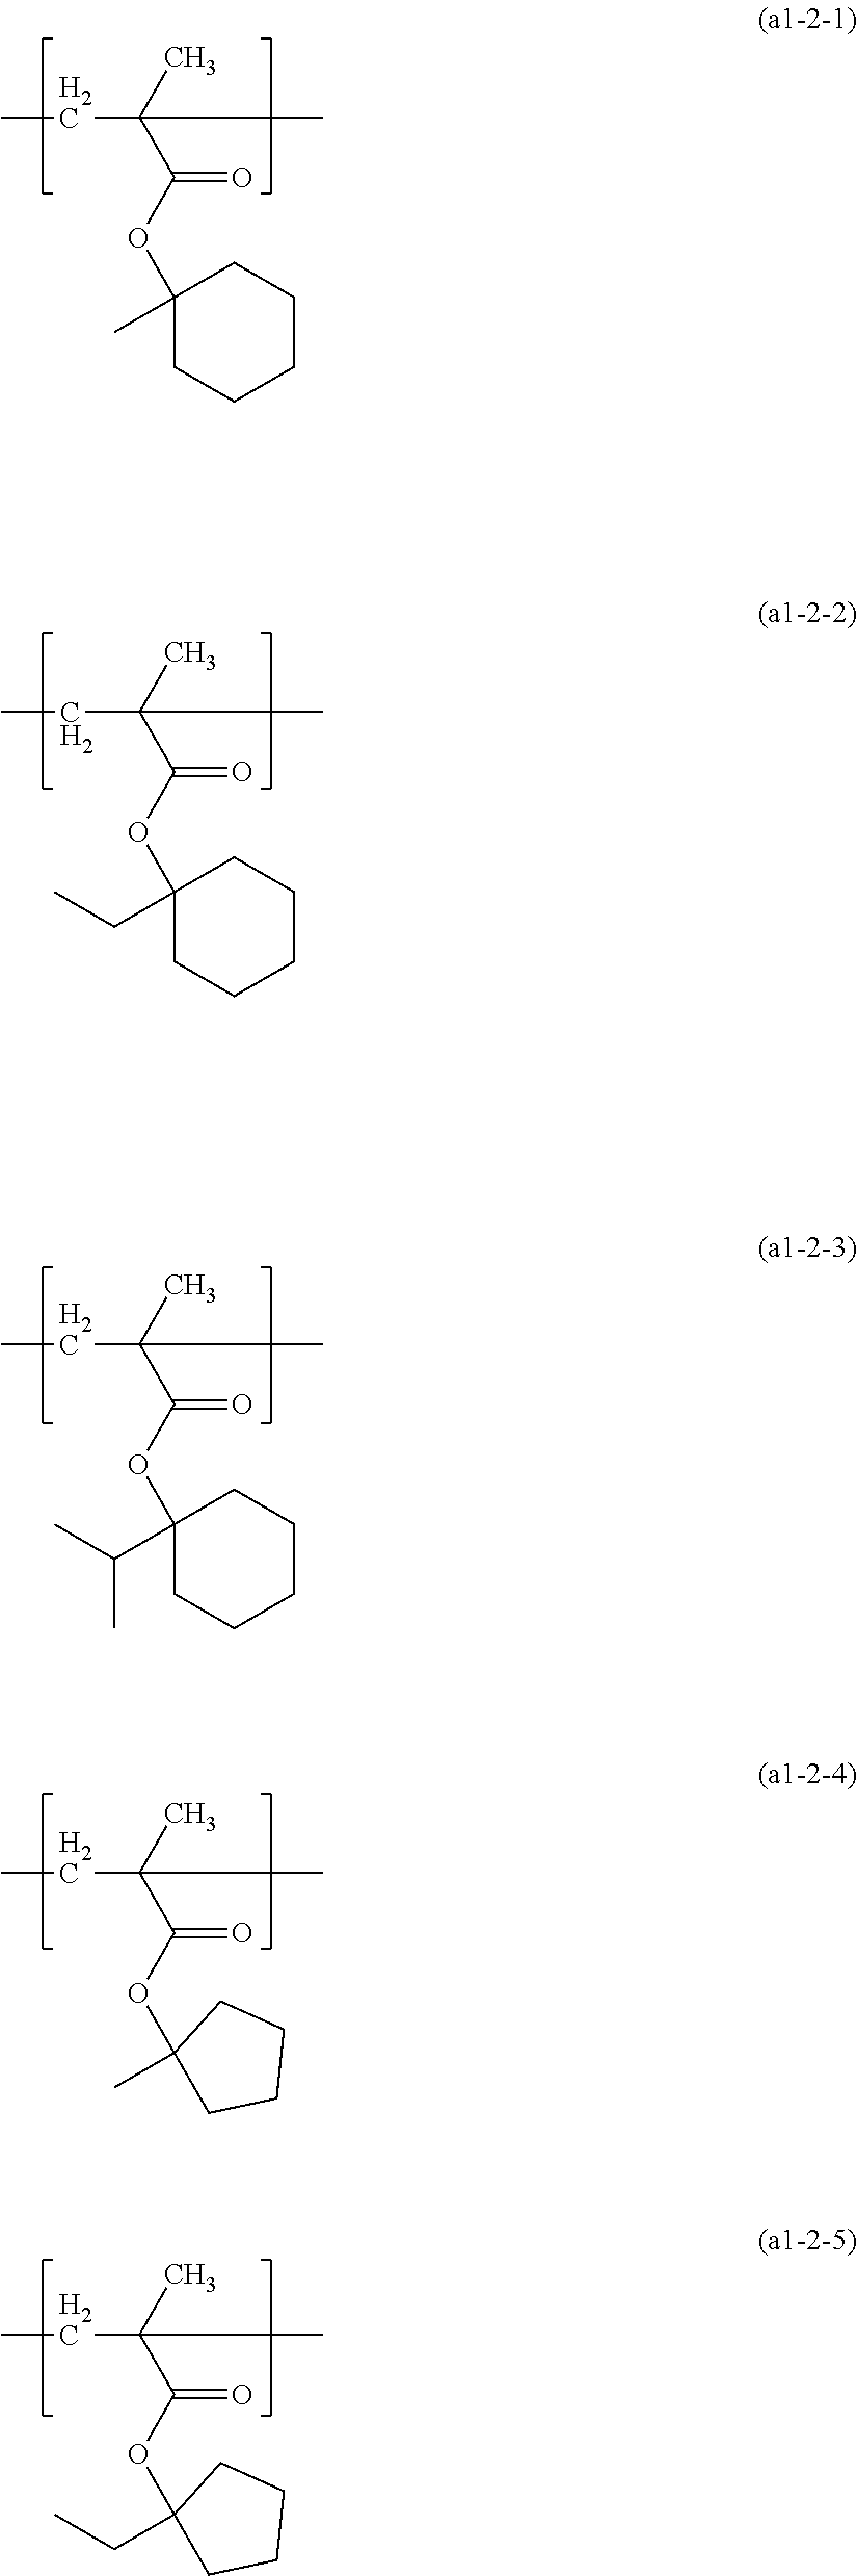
CCC(C)(C(OC1(C)CCCCC1)=O)C.CCC(C)(C(OC1(CC)CCCCC1)=O)C.CCC(C)(C(OC1(C)CCCC1)=O)C.CCC(C)(C(OC1(C(C)C)CCCCC1)=O)C.CCC(C)(C(OC1(CC)CCCC1)=O)C
